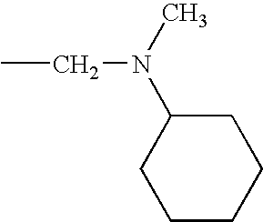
CCN(C1CCCCC1)C
